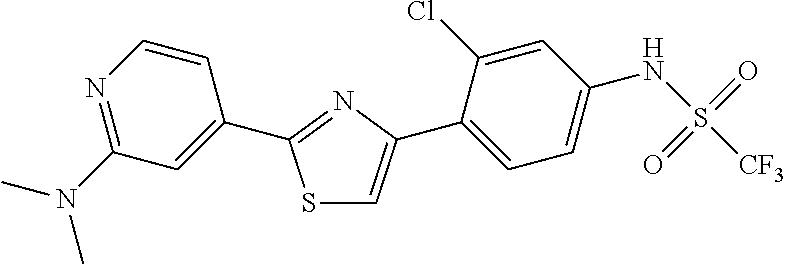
S1C=C(C2=CC=C(NS(=O)(=O)[CF3])C=C2Cl)N=C1C1=CC(N(C)C)=NC=C1
